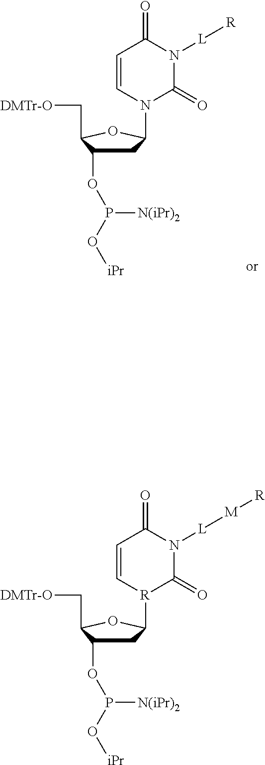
C1C(OP(O[iPr])[N(iPr)2])C(C[DMTr-O])OC1N1C(=O)N([L][R])C(=O)C=C1.C1C(OP(O[iPr])[N(iPr)2])C(C[DMTr-O])OC1[R]1C(=O)N([L][M][R])C(=O)C=C1
